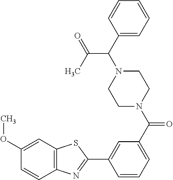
C(C(N1CCN(C(=O)C2=CC=CC(C3=NC4=C(S3)C=C(OC)C=C4)=C2)CC1)C1=CC=CC=C1)(C)=O
